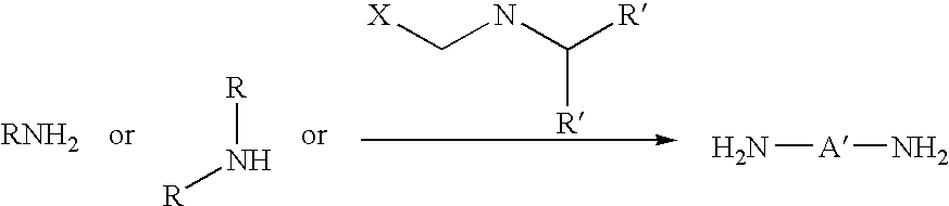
[R]N[R].[X]CNC([R])[R].N[A]N
